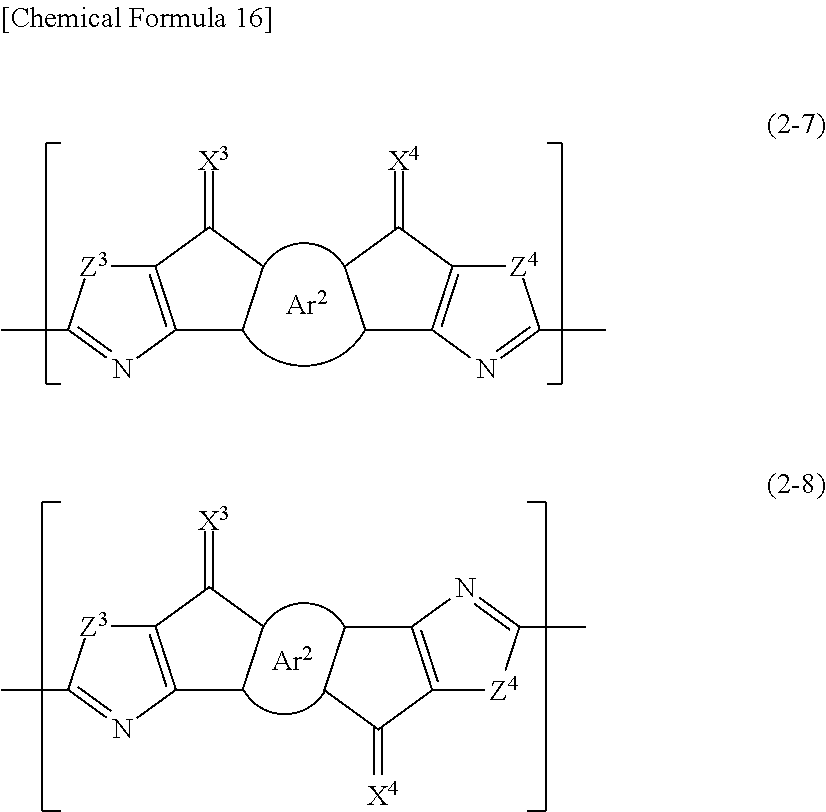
C12=C(N=C(C)[Z3]1)CCC2=[X3].C12=C(N=C(C)[Z4]1)CCC2=[X4].C12=C(N=C(C)[Z3]1)CCC2=[X3].C12=C(N=C(C)[Z4]1)CCC2=[X4]
